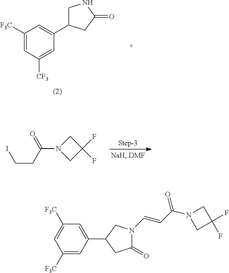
C1([F3C])=CC([CF3])=CC(C2CNC(=O)C2)=C1.ICCC(=O)N1CC(F)(F)C1.C1([F3C])=CC([F3C])=CC(C2CC(=O)N(C=CC(N3CC(F)(F)C3)=O)C2)=C1
